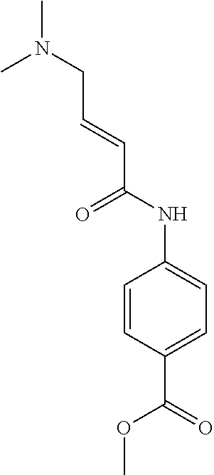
C1=CC(C(OC)=O)=CC=C1NC(C=CCN(C)C)=O
